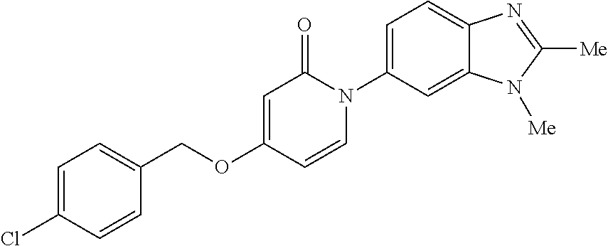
C1(COC2=CC(=O)N(C3=CC=C4C(=C3)N([Me])C([Me])=N4)C=C2)=CC=C(Cl)C=C1
